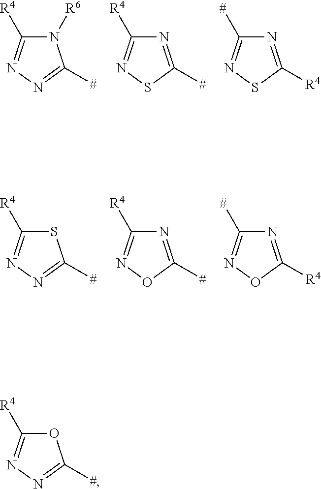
N1([R6])C([R4])=NN=C1[#].N1=C([#])SN=C1[R4].N1=C([R4])SN=C1[#].S1C([R4])=NN=C1[#].N1=C([#])ON=C1[R4].N1=C([R4])ON=C1[#].O1C([R4])=NN=C1[#]
